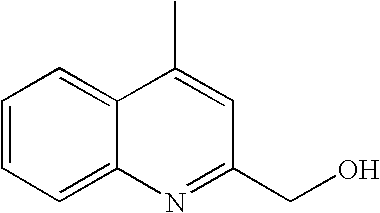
C1=CC=C2C(=C1)C(C)=CC(CO)=N2
